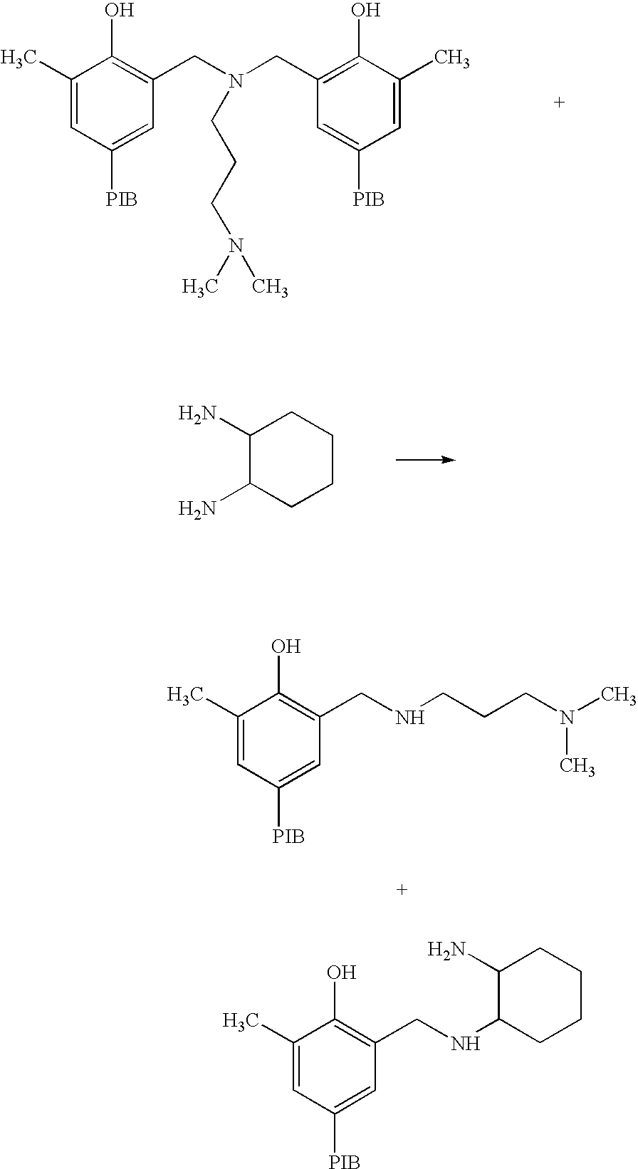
C1(C)=CC([PIB])=CC(CN(CC2=C(O)C(C)=CC([PIB])=C2)CCCN(C)C)=C1O.C1(N)C(N)CCCC1.C1(C)=CC([PIB])=CC(CNCCCN(C)C)=C1O.C1(C)=CC([PIB])=CC(CNC2CCCCC2N)=C1O
